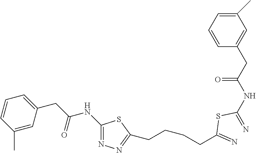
C1(NC(CC2=CC=CC(C)=C2)=O)=NN=C(CCCCC(=N)SC(=N)NC(CC2=CC(C)=CC=C2)=O)S1
